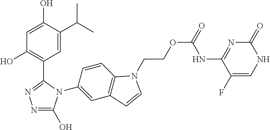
C1(O)=C(C2=NN=C(O)N2C2=CC3=C(C=C2)N(CCOC(=O)NC2=NC(=O)NC=C2F)C=C3)C=C(C(C)C)C(O)=C1
